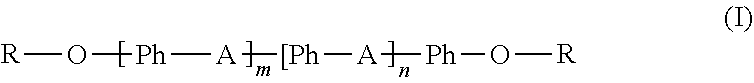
[R]O[Ph][A][[Ph][A][Ph]O[R]
